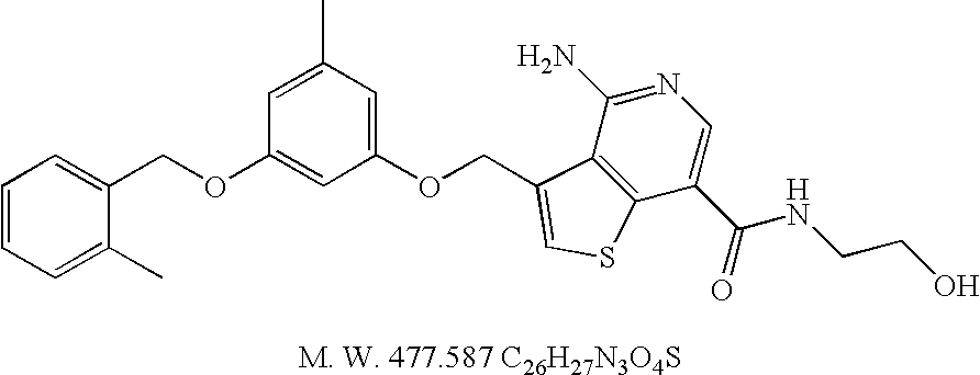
C1=CC=C(C)C(COC2=CC(OCC3=CSC4=C3C(N)=NC=C4C(=O)NCCO)=CC(C)=C2)=C1
